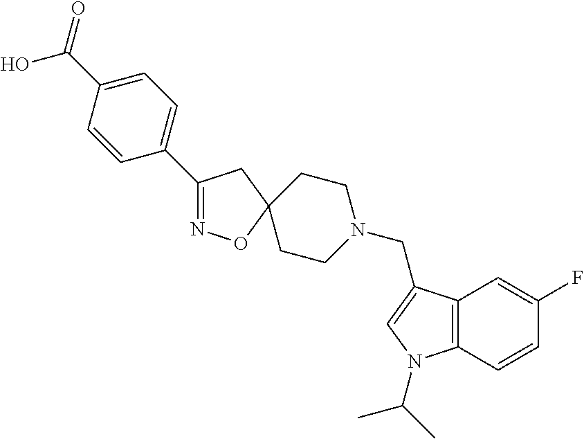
C1(C2=CC=C(C(O)=O)C=C2)=NOC2(C1)CCN(CC1=CN(C(C)C)C3=C1C=C(F)C=C3)CC2
